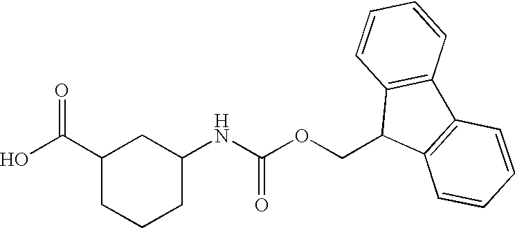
OC(C1CCCC(NC(OCC2C3=C(C4=C2C=CC=C4)C=CC=C3)=O)C1)=O
